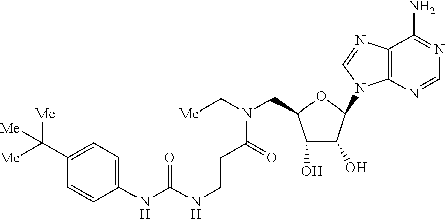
C1(NC(=O)NCCC(N(C[Me])CC2C(O)C(O)C(N3C4=C(C(N)=NC=N4)N=C3)O2)=O)=CC=C(C([Me])([Me])[Me])C=C1
